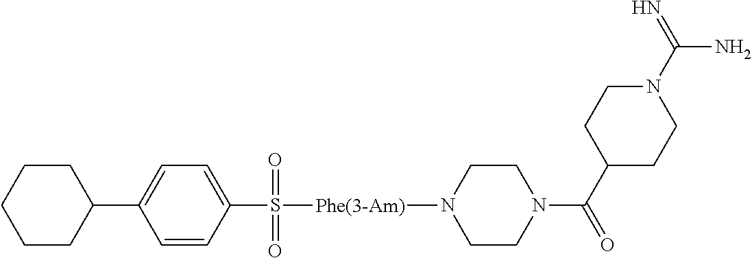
C1(C2CCCCC2)=CC=C(S(=O)(=O)[Phe(3-Am)]N2CCN(C(C3CCN(C(=N)N)CC3)=O)CC2)C=C1
